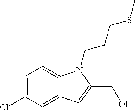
C1=C(Cl)C=C2C(=C1)N(CCCSC)C(CO)=C2
